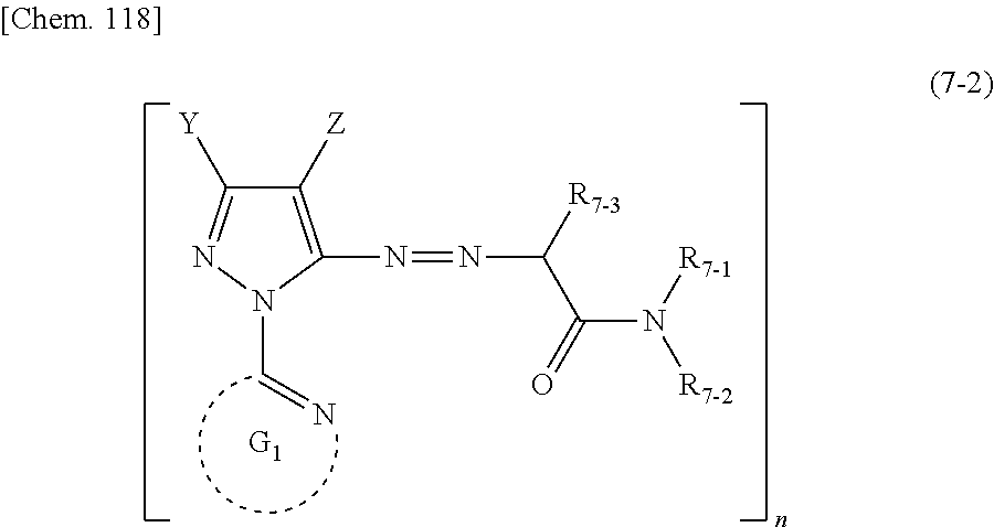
C1([Z])=C(N=NC([R7-3])C(N([R7-2])[R7-1])=O)N(C=N)N=C1[Y]
